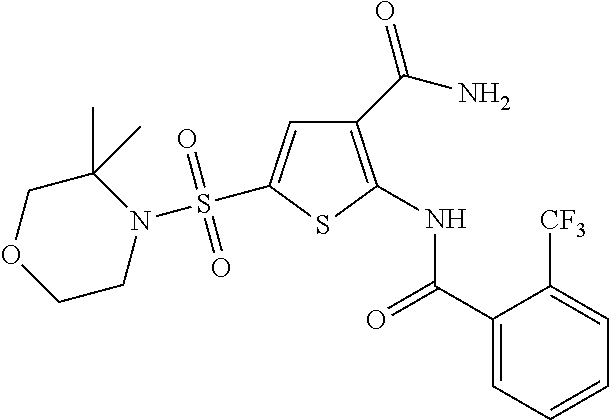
C1(C(N)=O)=C(NC(C2=CC=CC=C2[CF3])=O)SC(S(N2C(C)(C)COCC2)(=O)=O)=C1
